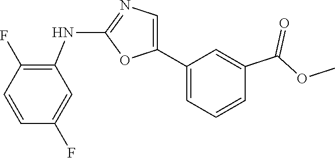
C1(NC2=C(F)C=CC(F)=C2)=NC=C(C2=CC=CC(C(=O)OC)=C2)O1
